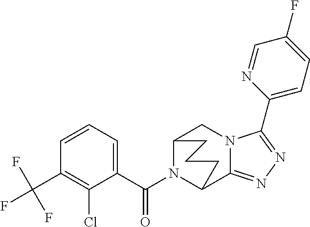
C12N(C(C3=CC=CC(C(F)(F)F)=C3Cl)=O)C(C3=NN=C(C4=CC=C(F)C=N4)N3C1)CCC2
